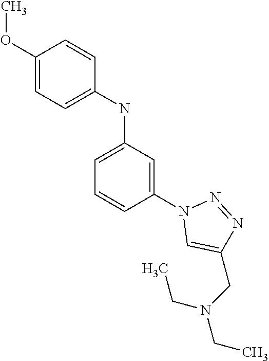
C1(OC)=CC=C(NC2=CC=CC(N3C=C(CN(CC)CC)N=N3)=C2)C=C1
